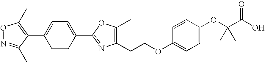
C(C(O)=O)(C)(C)OC1=CC=C(OCCC2=C(C)OC(C3=CC=C(C4=C(C)ON=C4C)C=C3)=N2)C=C1
